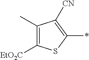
C1([EtO2C])=C(C)C([CN])=C(*)S1
